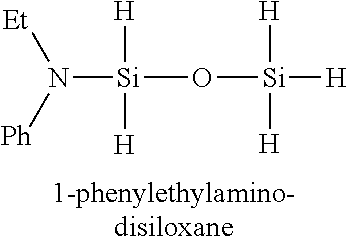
N([Si](O[Si]([H])([H])[H])([H])[H])([Et])[Ph]
